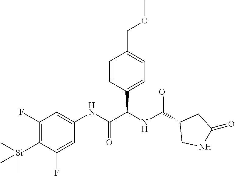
C1=CC(C(NC(C2CNC(=O)C2)=O)C(NC2=CC(F)=C([Si](C)(C)C)C(F)=C2)=O)=CC=C1COC
